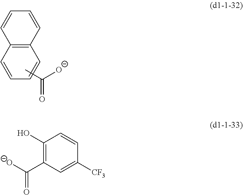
[O-]C(=O)C.C1=CC2=C(C=C1)C=CC=C2.C1(O)=C(C([O-])=O)C=C([CF3])C=C1
